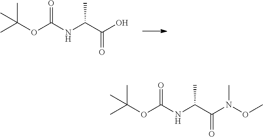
C(C)(NC(=O)OC(C)(C)C)C(O)=O.C(C)(NC(=O)OC(C)(C)C)C(N(C)OC)=O
